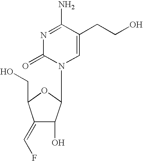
N1=C(N)C(CCO)=CN(C2C(O)C(=CF)C(CO)O2)C1=O
